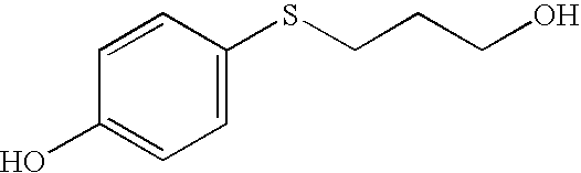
C1=C(SCCCO)C=CC(O)=C1
